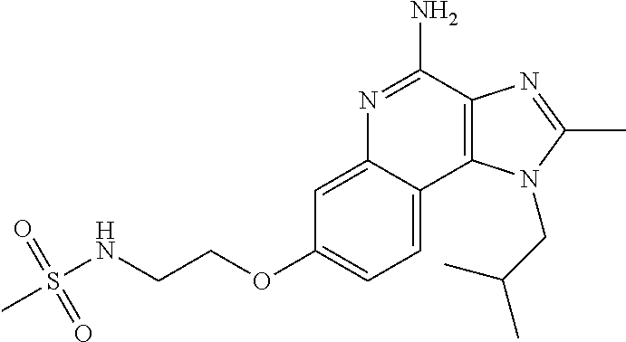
N1=C(N)C2=C(C3=CC=C(OCCNS(C)(=O)=O)C=C13)N(CC(C)C)C(C)=N2
